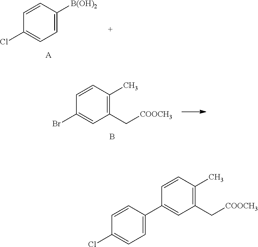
C1(Cl)=CC=C([B(OH)2])C=C1.[A].BrC1=CC(C[COOCH3])=C(C)C=C1.B.C1(C2=CC=C(Cl)C=C2)=CC(C[COOCH3])=C(C)C=C1
